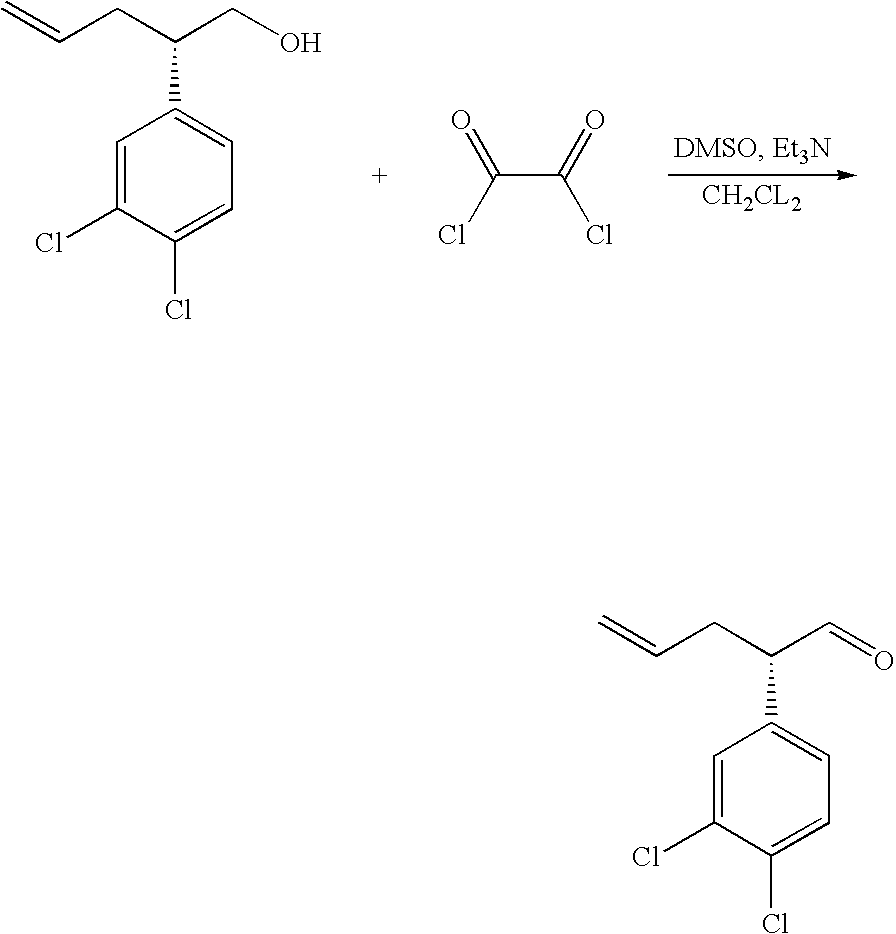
C=CCC(CO)C1=CC=C(Cl)C(Cl)=C1.C(C(=O)Cl)(Cl)=O.[CH2CL2].C=CCC(C=O)C1=CC=C(Cl)C(Cl)=C1
